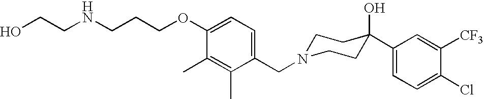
C1(CN2CCC(O)(C3=CC=C(Cl)C([CF3])=C3)CC2)=CC=C(OCCCNCCO)C(C)=C1C
